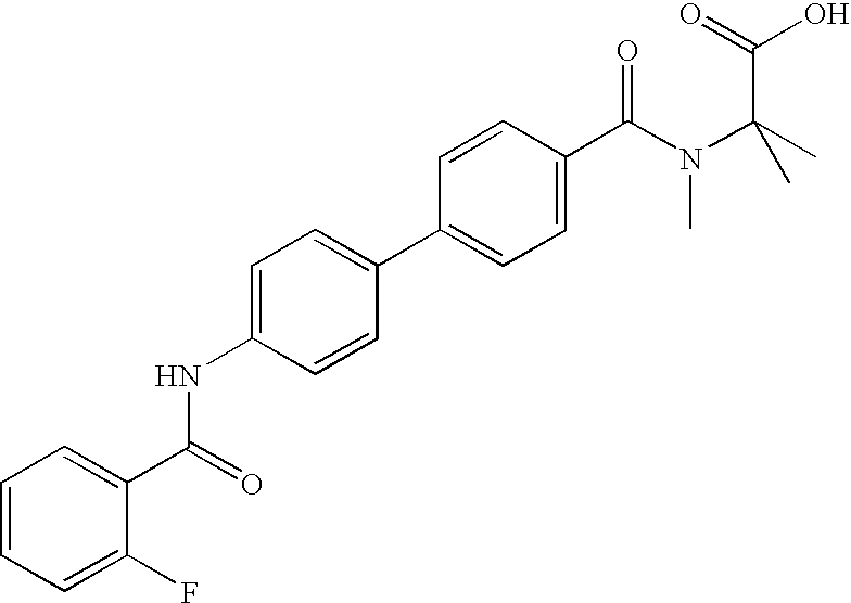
C1=C(NC(C2=CC=CC=C2F)=O)C=CC(C2=CC=C(C(N(C(C)(C)C(=O)O)C)=O)C=C2)=C1
